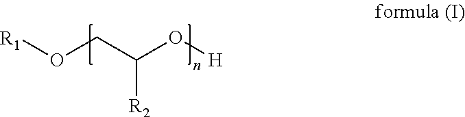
[R1]OCC(O[H])[R2]
